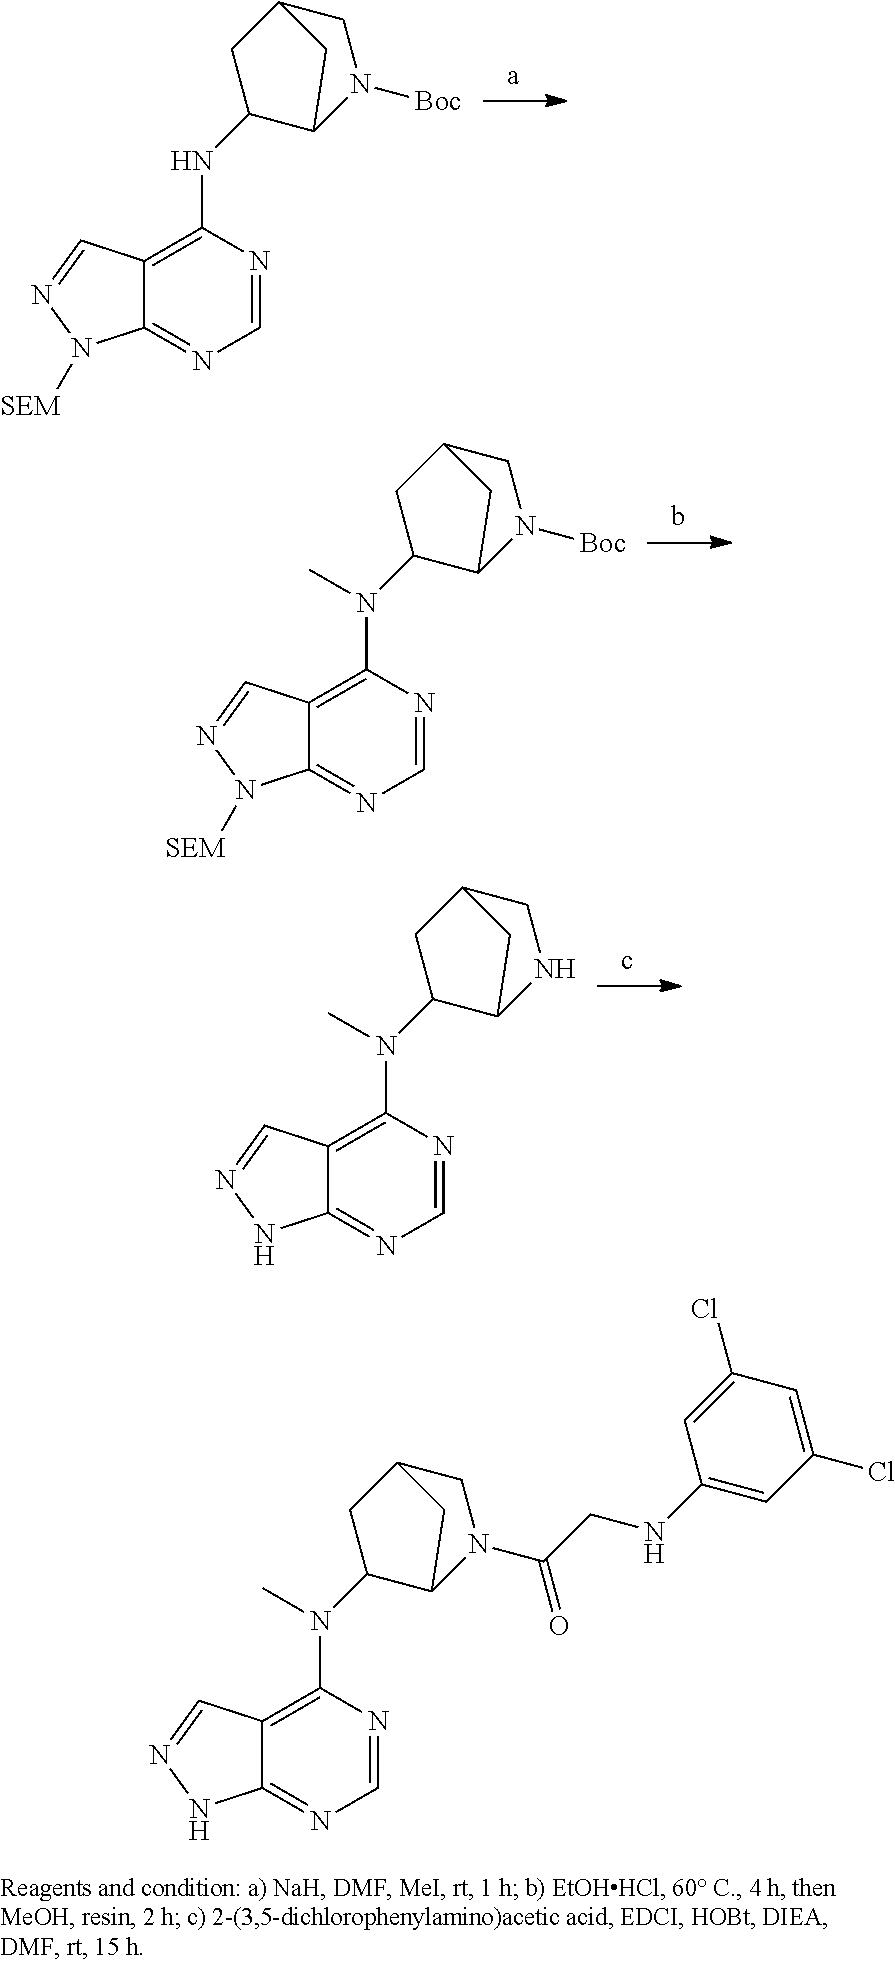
C12=C(NC3C4N([Boc])CC(C3)C4)N=CN=C1N([SEM])N=C2.C12=C(N(C3C4N([Boc])CC(C3)C4)C)N=CN=C1N([SEM])N=C2.C12=C(N(C3C4NCC(C3)C4)C)N=CN=C1NN=C2.C12=C(N(C3C4N(C(CNC5=CC(Cl)=CC(Cl)=C5)=O)CC(C3)C4)C)N=CN=C1NN=C2
